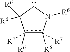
c1([R7])([R6])c([R7])([R6])N([R6])CC1([R6])[R6]
